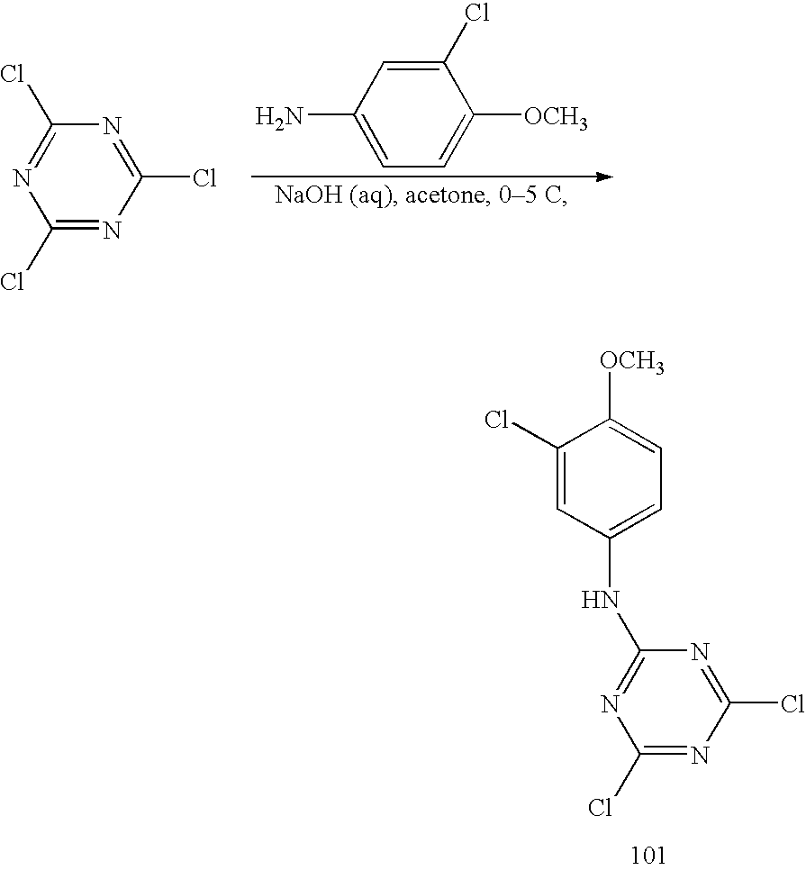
C1([OCH3])=CC=C(N)C=C1Cl.N1=C(Cl)N=C(Cl)N=C1Cl.C1(Cl)=CC(NC2=NC(Cl)=NC(Cl)=N2)=CC=C1[OCH3]
